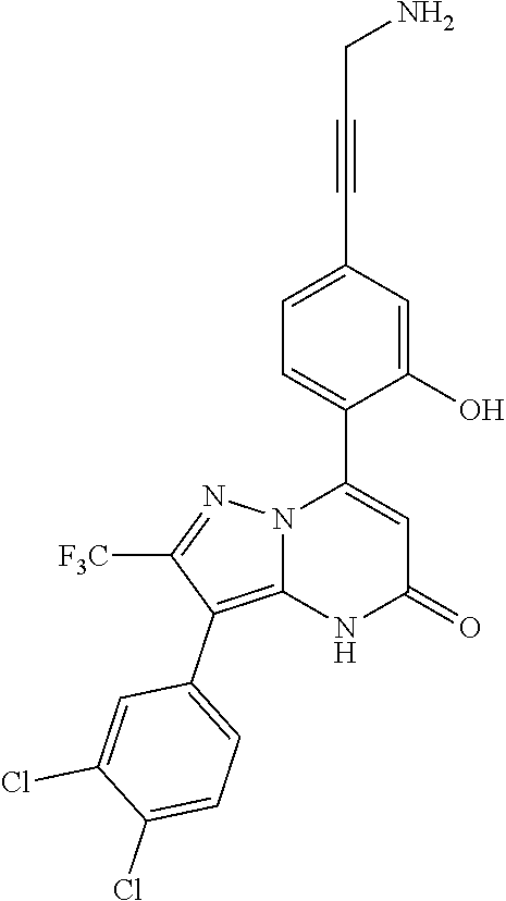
C1(O)=CC(C#CCN)=CC=C1C1=CC(=O)NC2=C(C3=CC=C(Cl)C(Cl)=C3)C([F3C])=NN12
